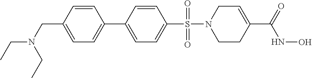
C1=C(C2=CC=C(CN(CC)CC)C=C2)C=CC(S(=O)(=O)N2CCC(C(=O)NO)=CC2)=C1
